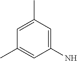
C1=C(C)C=C(N)C=C1C
